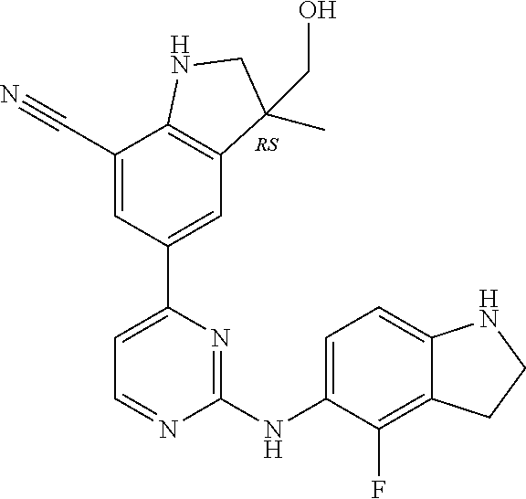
C1(C#N)=CC(C2=CC=NC(NC3=CC=C4C(=C3F)CCN4)=N2)=CC2=C1NCC2(C)CO
